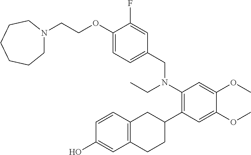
OC1=CC2=C(C=C1)CC(C1=C(N(CC)CC3=CC=C(OCCN4CCCCCC4)C(F)=C3)C=C(OC)C(OC)=C1)CC2
